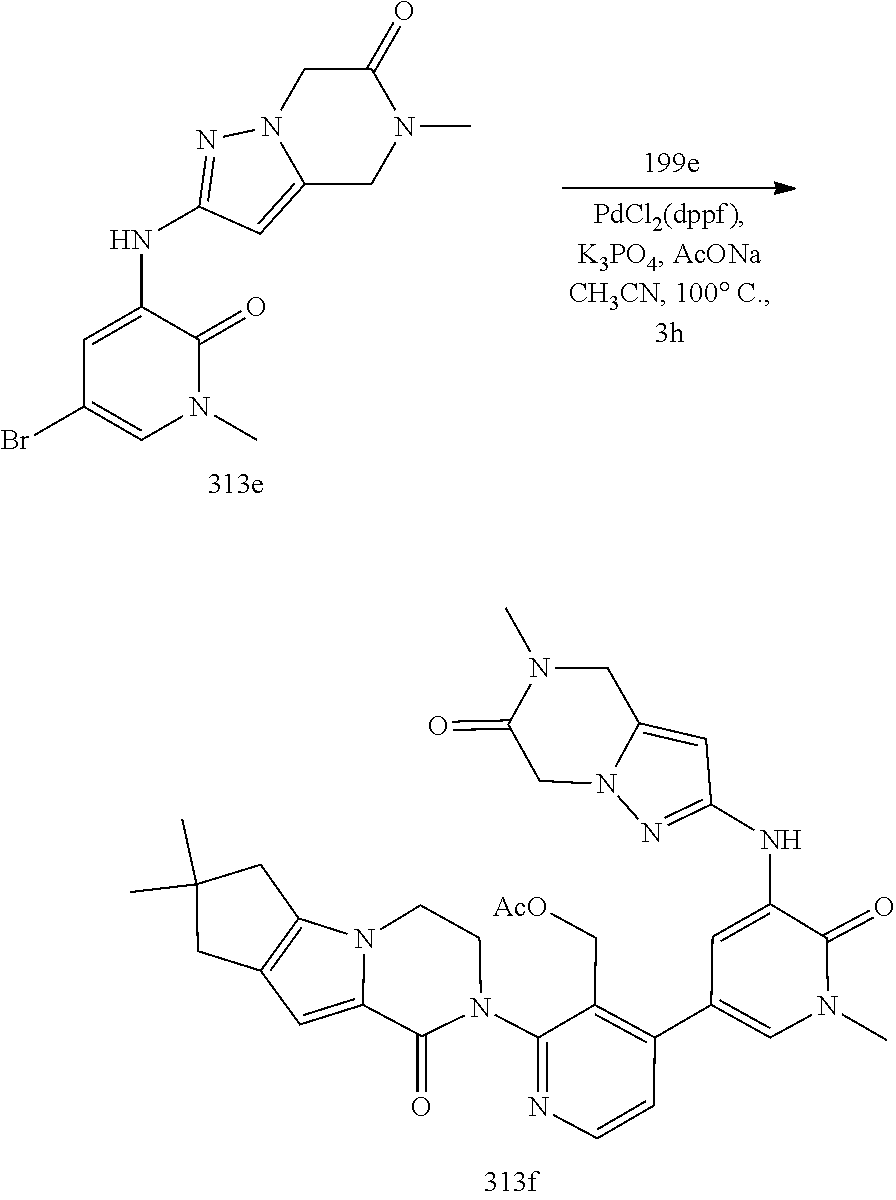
C12=C(CC(C)(C)C1)N1C(=C2)C(=O)N(C2=NC=CC(C3=CN(C)C(=O)C(NC4=NN5CC(=O)N(C)CC5=C4)=C3)=C2C[AcO])CC1.N1(C)CC2=CC(NC3=CC(Br)=CN(C)C3=O)=NN2CC1=O
